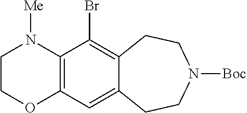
C12=C(C(Br)=C3C(=C1)CCN([Boc])CC3)N([Me])CCO2
